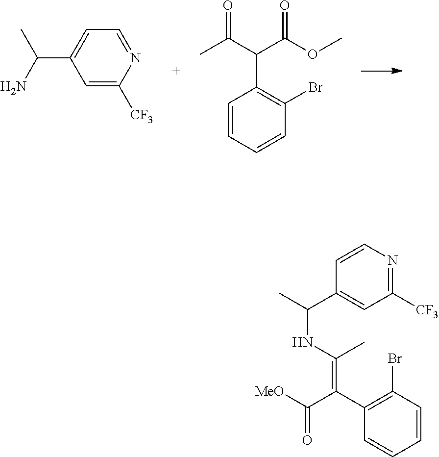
C1=C(C(N)C)C=C([CF3])N=C1.C1=CC=CC(Br)=C1C(C(C)=O)C(OC)=O.C1(C(C([MeO])=O)=C(NC(C)C2=CC([CF3])=NC=C2)C)=C(Br)C=CC=C1
